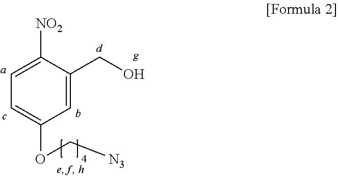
C1=C(CO)C([NO2])=CC=C1OC[N3]
